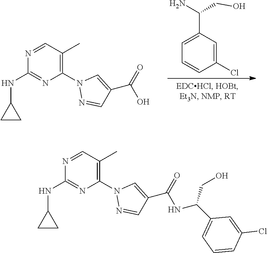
C1=C(C(N)CO)C=C(Cl)C=C1.C1(C(O)=O)=CN(C2=C(C)C=NC(NC3CC3)=N2)N=C1.C1(C(NC(C2=CC=CC(Cl)=C2)CO)=O)=CN(C2=C(C)C=NC(NC3CC3)=N2)N=C1
